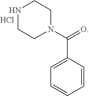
C1CN(C(=O)C2=CC=CC=C2)CCN1.Cl
